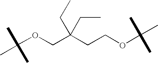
C(OCC(CC)(CC)CCOC(C)(C)C)(C)(C)C
